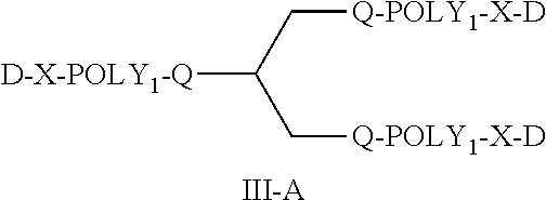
[D-X-POLY1-Q]C(C[Q-POLY1-X-D])C[Q-POLY1-X-D].[III-A]
